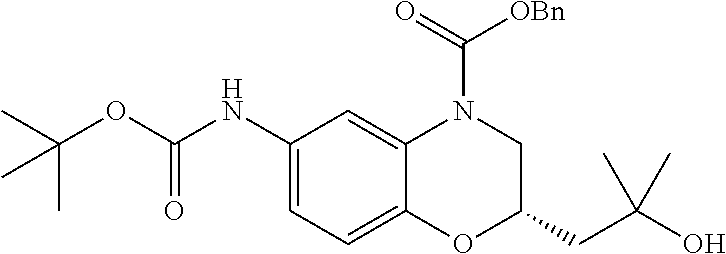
C1(NC(OC(C)(C)C)=O)=CC=C2C(=C1)N(C([OBn])=O)CC(CC(O)(C)C)O2
